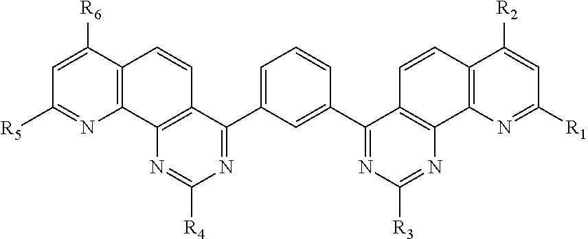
C1=C([R6])C2=C(N=C1[R5])C1=C(C=C2)C(C2=CC=CC(C3=NC([R3])=NC4=C3C=CC3=C4N=C([R1])C=C3[R2])=C2)=NC([R4])=N1
